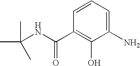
C(NC(=O)C1=C(O)C(N)=CC=C1)(C)(C)C
